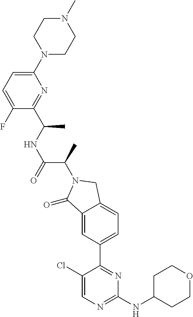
C1(=O)C2=CC(C3=NC(NC4CCOCC4)=NC=C3Cl)=CC=C2CN1C(C(=O)NC(C1=NC(N2CCN(C)CC2)=CC=C1F)C)C
